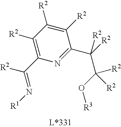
N1=C(C([R2])(C(O[R3])([R2])[R2])[R2])C([R2])=C([R2])C([R2])=C1C(=N[R1])[R2]
